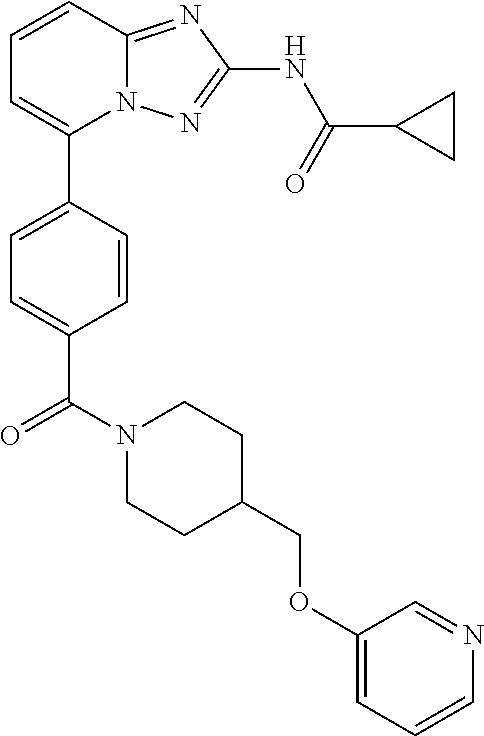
C1=CC2=NC(NC(=O)C3CC3)=NN2C(C2=CC=C(C(N3CCC(COC4=CC=CN=C4)CC3)=O)C=C2)=C1
